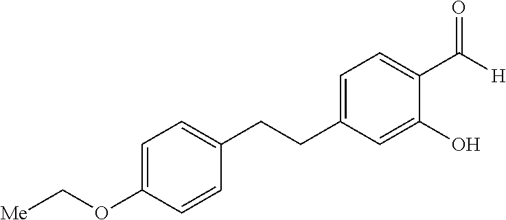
C1=C(CCC2=CC=C(OC[Me])C=C2)C=C(O)C(C(=O)[H])=C1
